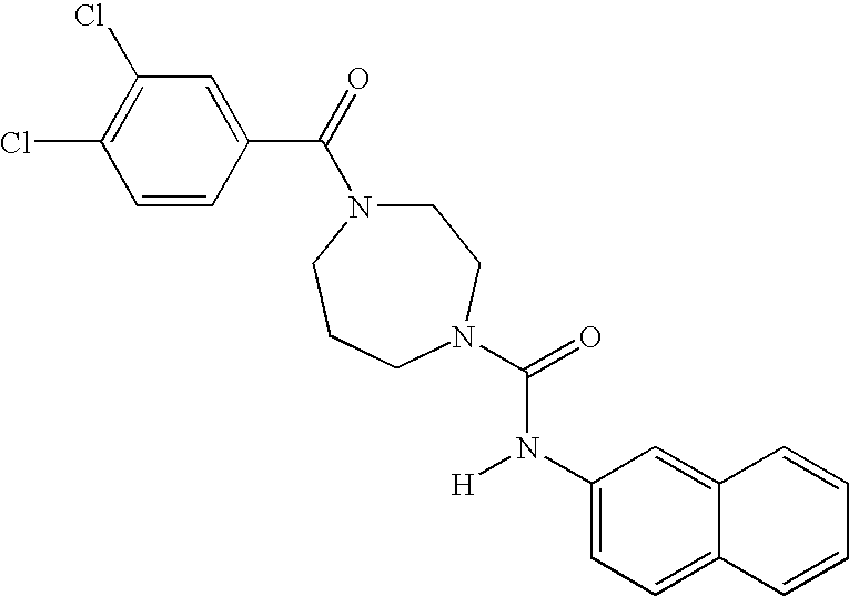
C1(C(=O)N2CCN(C(=O)N(C3=CC=C4C(=C3)C=CC=C4)[H])CCC2)=CC(Cl)=C(Cl)C=C1
